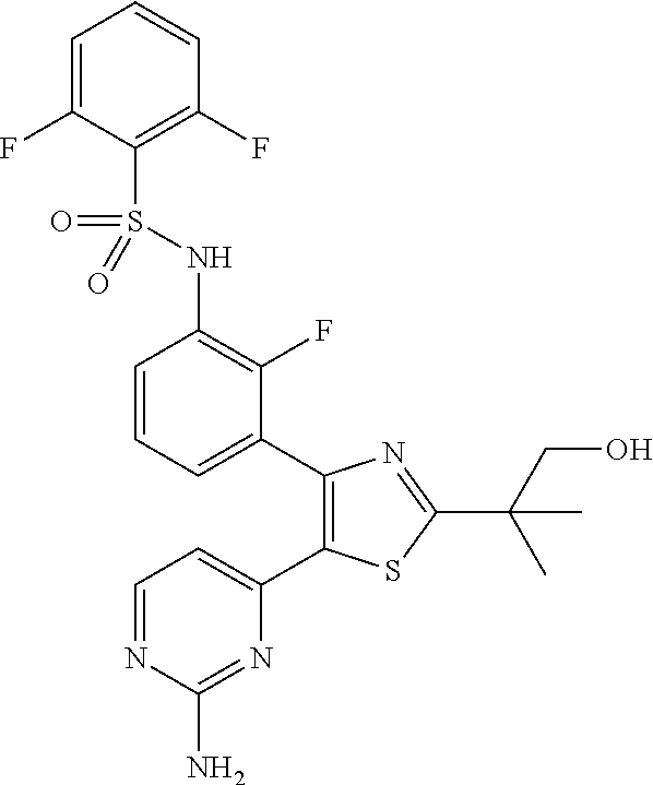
C1=NC(N)=NC(C2=C(C3=CC=CC(NS(C4=C(F)C=CC=C4F)(=O)=O)=C3F)N=C(C(C)(CO)C)S2)=C1
